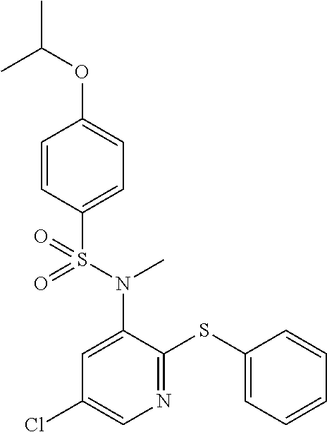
C1=CC(S(N(C2=CC(Cl)=CN=C2SC2=CC=CC=C2)C)(=O)=O)=CC=C1OC(C)C
